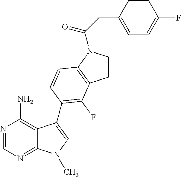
N1=CN=C2C(=C1N)C(C1=C(F)C3=C(N(C(CC4=CC=C(F)C=C4)=O)CC3)C=C1)=CN2C
